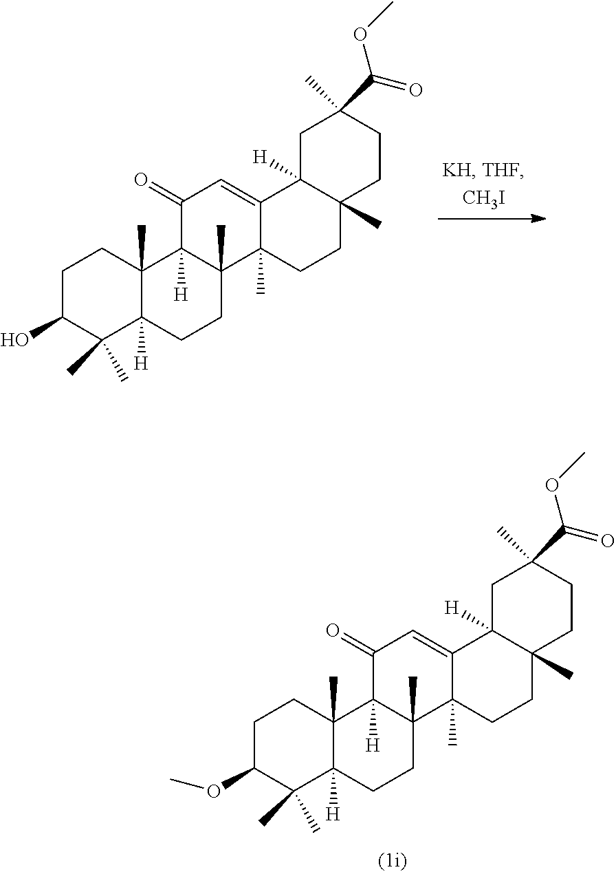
C1C(OC)C(C)(C)C2([H])C(C)(C1)C1([H])C(C)(CC2)C2(C)C(=CC1=O)C1([H])C(C)(CC2)CCC(C)(C(=O)OC)C1.C1C(O)C(C)(C)C2([H])C(C)(C1)C1([H])C(C)(CC2)C2(C)C(=CC1=O)C1([H])C(C)(CC2)CCC(C)(C(=O)OC)C1
